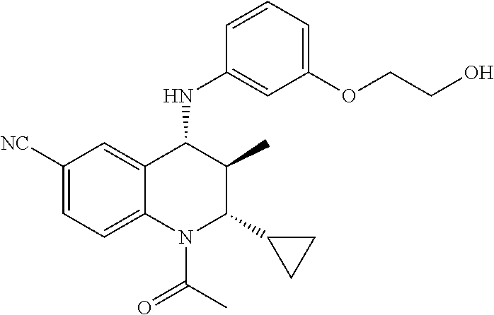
C1([NC])=CC=C2C(=C1)C(NC1=CC(OCCO)=CC=C1)C(C)C(C1CC1)N2C(=O)C
